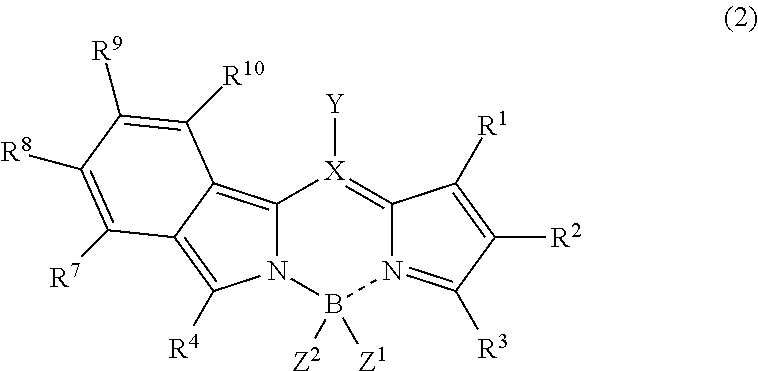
C12=C3C(=C([R4])N1B([Z1])([Z2])N1=C([R3])C([R2])=C([R1])C1=[X]2[Y])C([R7])=C([R8])C([R9])=C3[R10]
